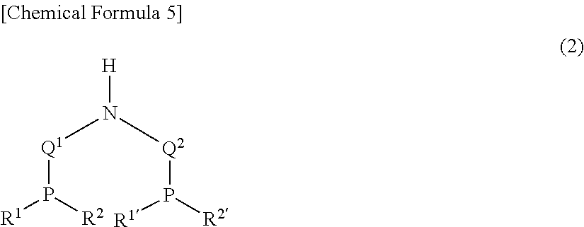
[Q1](P([R1])[R2])N([Q2]P([R2])[R1])[H]
